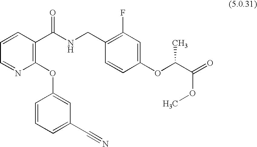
C1=NC(OC2=CC(C#N)=CC=C2)=C(C(NCC2=C(F)C=C(OC(C(=O)OC)C)C=C2)=O)C=C1
